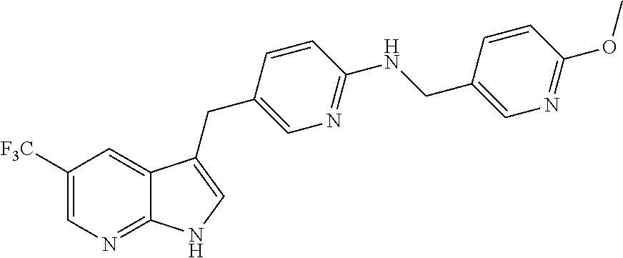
C1([F3C])=CN=C2C(=C1)C(CC1=CN=C(NCC3=CN=C(OC)C=C3)C=C1)=CN2
